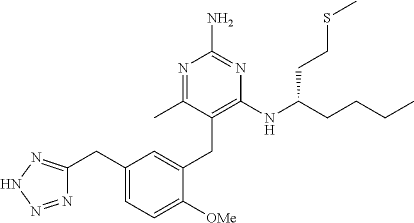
C1(NC(CCCC)CCSC)=C(CC2=CC(CC3=NNN=N3)=CC=C2[OMe])C(C)=NC(N)=N1
